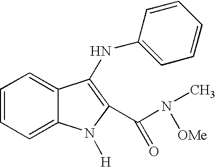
C12=CC=CC=C1C(NC1=CC=CC=C1)=C(C(N(C)[OMe])=O)N2[H]
